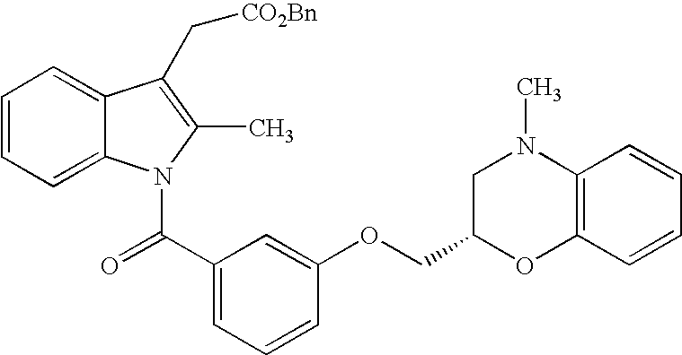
C1=CC=C2C(=C1)C(C[CO2Bn])=C(C)N2C(C1=CC=CC(OCC2CN(C)C3=C(O2)C=CC=C3)=C1)=O
